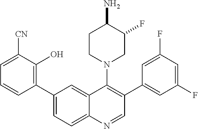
C1(C2=CC=C3C(=C2)C(N2CC(F)C(N)CC2)=C(C2=CC(F)=CC(F)=C2)C=N3)=C(O)C([CN])=CC=C1
